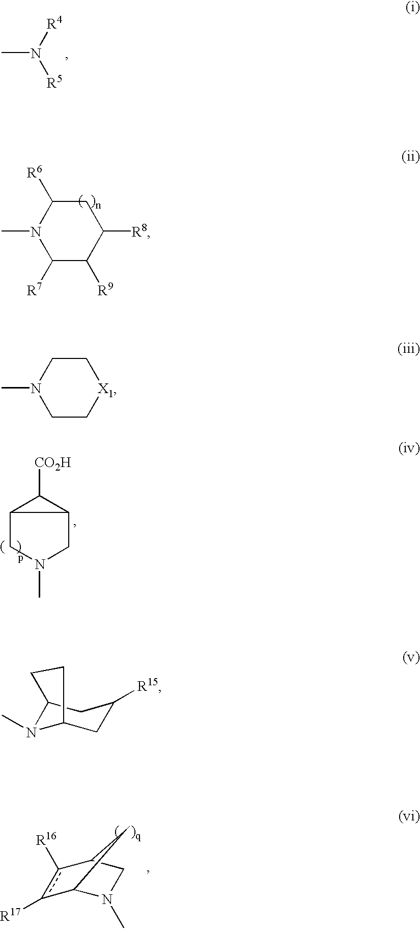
c1([R17])c([R16])C2CN(C)C1C2.CN([R4])[R5].CN1C([R7])C([R9])C([R8])CC1[R6].C1([CO2H])C2CN(C)CC12.CN1CC[X1]CC1.C12N(C)C(CC([R15])C1)CC2
